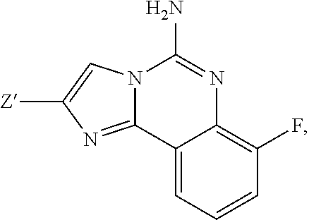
C12=CC=CC(F)=C1N=C(N)N1C2=NC([Z])=C1
